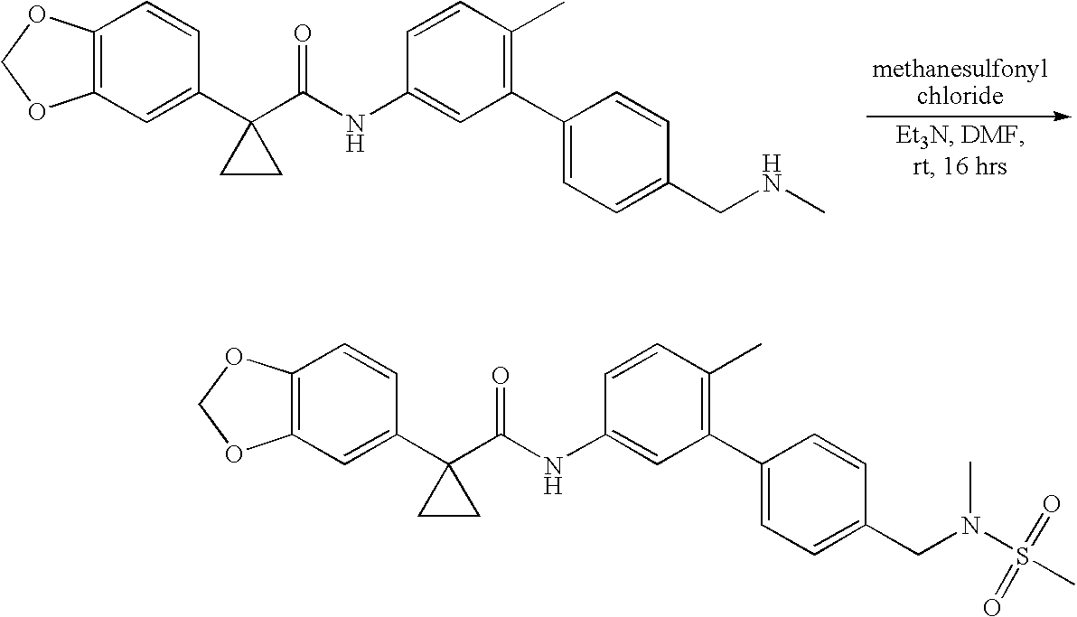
C12=C(C=C(C3(C(NC4=CC(C5=CC=C(CN(S(C)(=O)=O)C)C=C5)=C(C)C=C4)=O)CC3)C=C1)OCO2.C12=C(C=C(C3(C(NC4=CC(C5=CC=C(CNC)C=C5)=C(C)C=C4)=O)CC3)C=C1)OCO2
